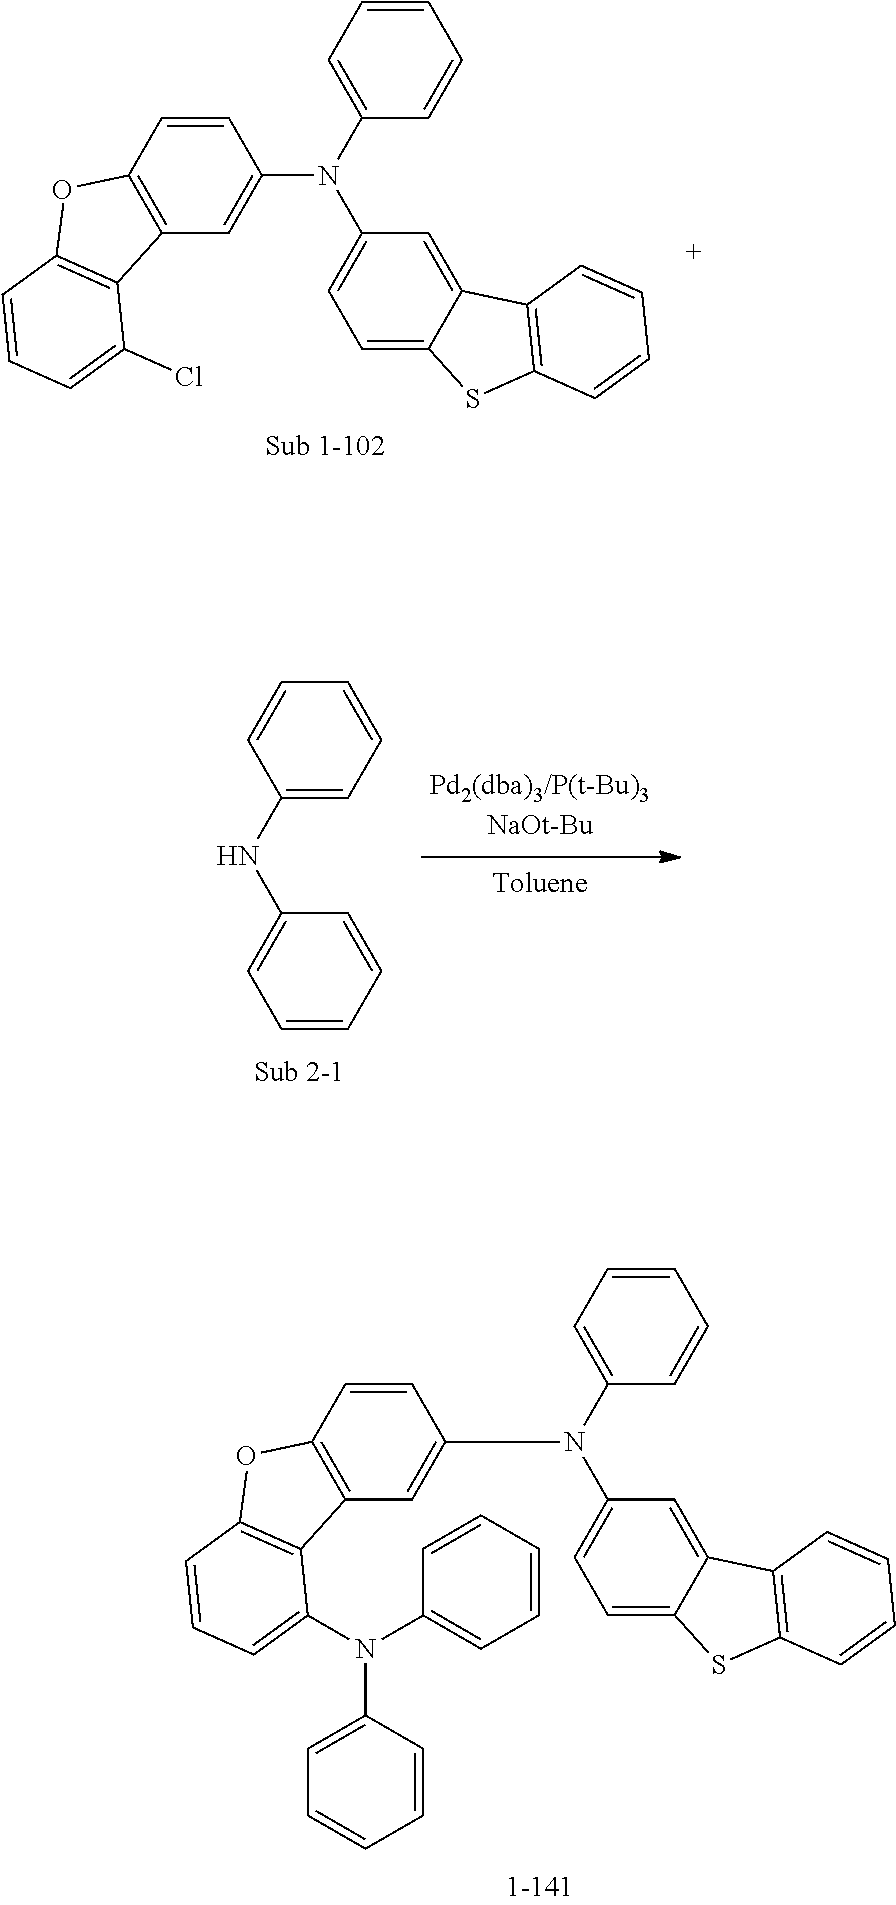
C1=CC=CC(N(C2=CC=C3C(=C2)C2=C(S3)C=CC=C2)C2=CC3=C(C=C2)OC2=C3C(Cl)=CC=C2)=C1.C1=CC=C(NC2=CC=CC=C2)C=C1.C1=CC=CC(N(C2=CC=C3C(=C2)C2=C(S3)C=CC=C2)C2=CC3=C(C=C2)OC2=C3C(N(C3=CC=CC=C3)C3=CC=CC=C3)=CC=C2)=C1
